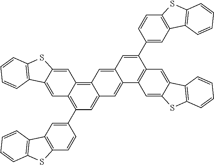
C1(C2=CC3=C(C=C2)SC2=C3C=CC=C2)=C2C(=C3C(=C1)C=C1C(=C3)C=C(C3=CC4=C(C=C3)SC3=C4C=CC=C3)C3=C1C=C1C(=C3)C3=C(S1)C=CC=C3)C=C1C(=C2)C2=C(S1)C=CC=C2
